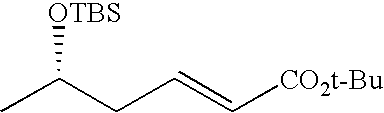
CC(CC=C[CO2t-Bu])[OTBS]
